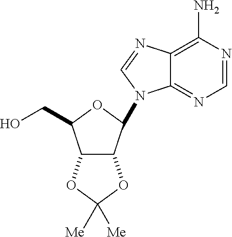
C12=C(N)N=CN=C1N(C1C3C(C(CO)O1)OC([Me])([Me])O3)C=N2
